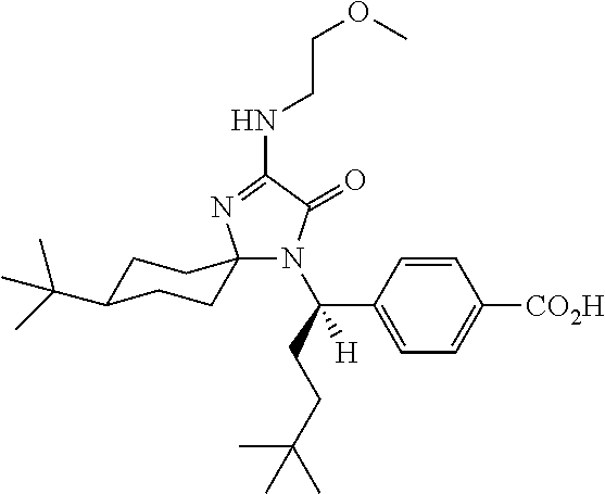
N(C1=NC2(N(C(CCC(C)(C)C)(C3=CC=C([CO2H])C=C3)[H])C1=O)CCC(C(C)(C)C)CC2)CCOC
